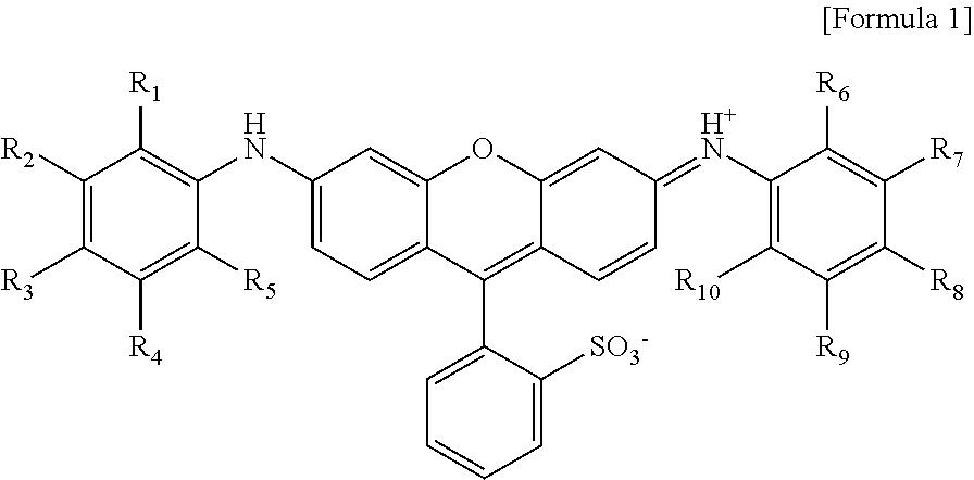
C1([R2])=C([R3])C([R4])=C([R5])C(NC2=CC=C3C(=C2)OC2=CC(=[H+N]C4=C([R10])C([R9])=C([R8])C([R7])=C4[R6])C=CC2=C3C2=CC=CC=C2[SO3-])=C1[R1]
